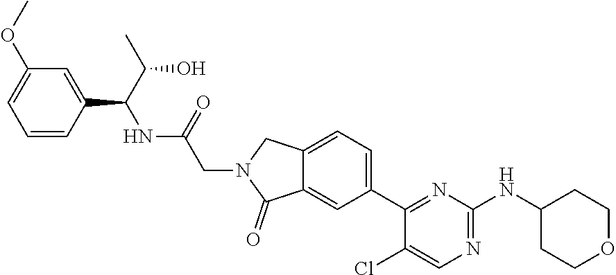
C12=CC(C3=NC(NC4CCOCC4)=NC=C3Cl)=CC=C1CN(CC(NC(C1=CC(OC)=CC=C1)C(C)O)=O)C2=O
